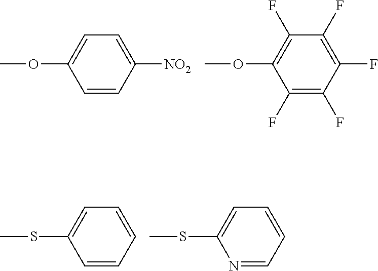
C1=CC([NO2])=CC=C1OC.C1(F)=C(F)C(F)=C(F)C(F)=C1OC.C1=CC=CC=C1SC.N1=CC=CC=C1SC
